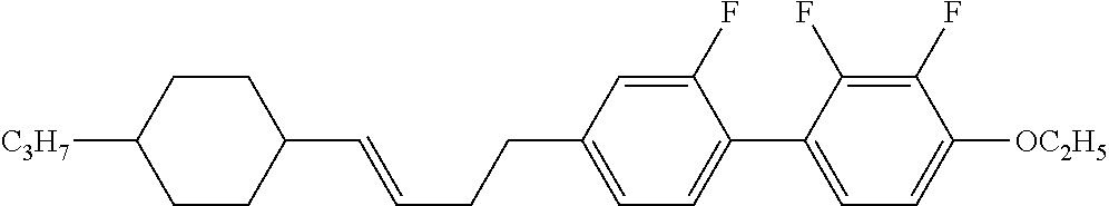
C1CC([C3H7])CCC1C=CCCC1=CC=C(C2=CC=C([OC2H5])C(F)=C2F)C(F)=C1
